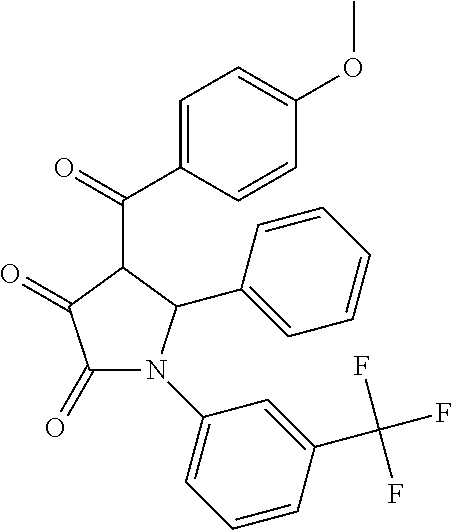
C1=C(OC)C=CC(C(=O)C2C(=O)C(=O)N(C3=CC=CC(C(F)(F)F)=C3)C2C2=CC=CC=C2)=C1
